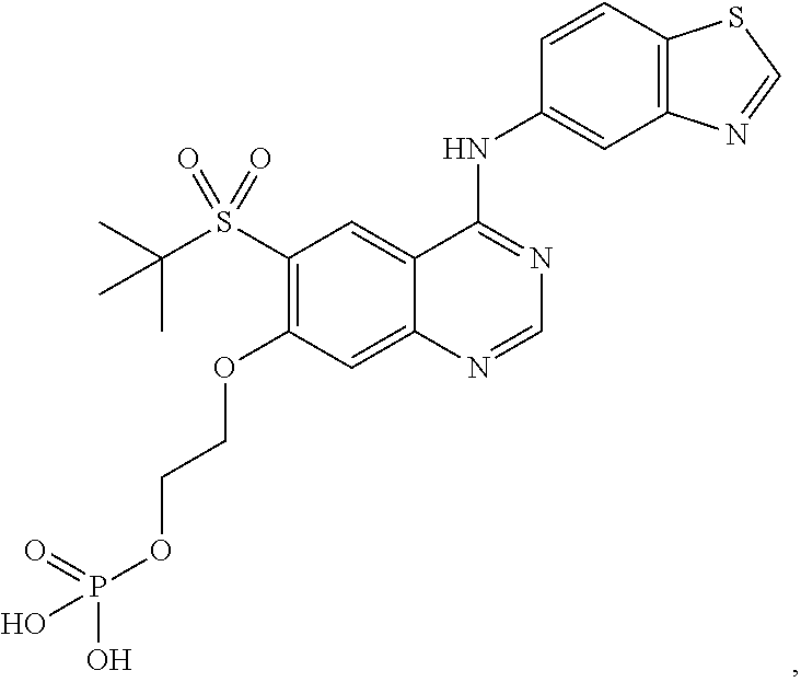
C1(S(C(C)(C)C)(=O)=O)=C(OCCOP(=O)(O)O)C=C2C(=C1)C(NC1=CC3=C(C=C1)SC=N3)=NC=N2
